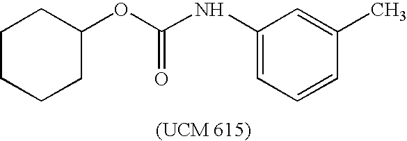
C1CCCC(OC(NC2=CC=CC(C)=C2)=O)C1
